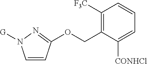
O(CC1=C([F3C])C=CC=C1[CONHCl])C1=NN([G])C=C1
